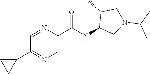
C1(C(NC2CN(C(C)C)CC2C)=O)=CN=C(C2CC2)C=N1
